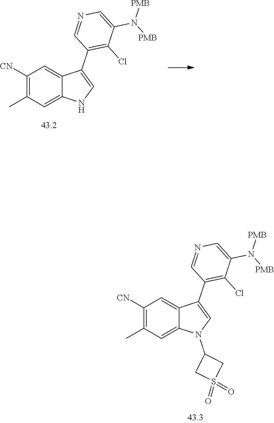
C1([CN])=C(C)C=C2C(=C1)C(C1=C(Cl)C(N([PMB])[PMB])=CN=C1)=CN2C1CS(=O)(=O)C1.C1([CN])=C(C)C=C2C(=C1)C(C1=C(Cl)C(N([PMB])[PMB])=CN=C1)=CN2
